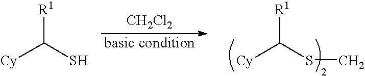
[Cy]C(S)[R1].[Cy]C(SC)[R1].[CH2Cl2]
